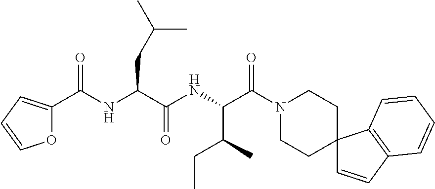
N(C(C(NC(C(N1CCC2(CC1)C=CC1=C2C=CC=C1)=O)C(CC)C)=O)CC(C)C)C(C1=CC=CO1)=O
